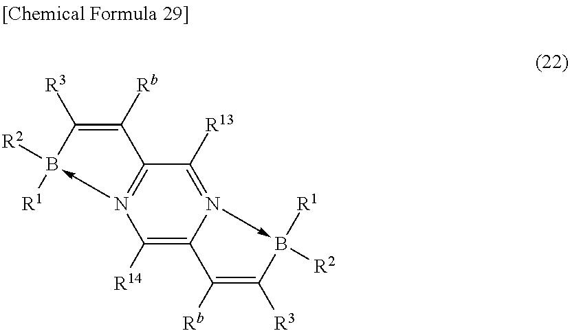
C1([Rb])=C([R3])B([R2])([R1])-N2=C([R13])C3=N(->B([R2])([R1])C([R3])=C3[Rb])C([R14])=C12
